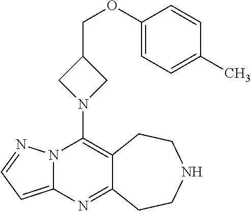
N12C(=CC=N1)N=C1C(=C2N2CC(COC3=CC=C(C)C=C3)C2)CCNCC1
